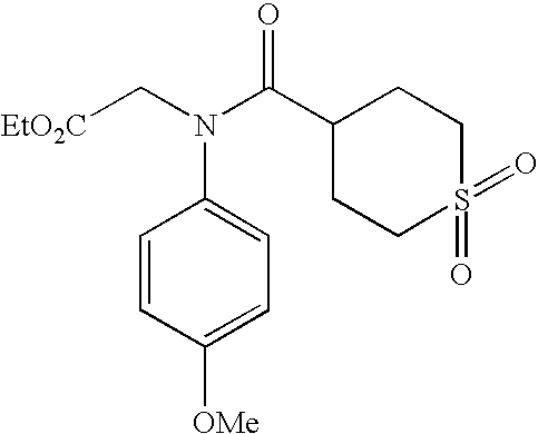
[EtO2C]CN(C(C1CCS(=O)(=O)CC1)=O)C1=CC=C([OMe])C=C1
